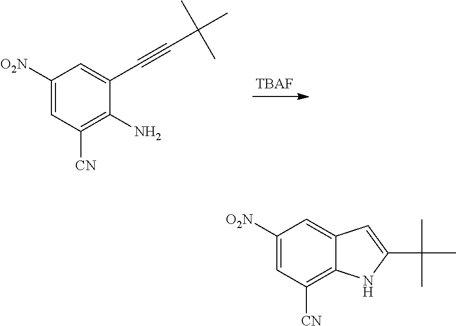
C1([O2N])=CC([CN])=C(N)C(C#CC(C)(C)C)=C1.[TBAF].C1([O2N])=CC([CN])=C2C(=C1)C=C(C(C)(C)C)N2
